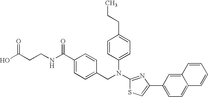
C(CCNC(C1=CC=C(CN(C2=CC=C(CCC)C=C2)C2=NC(C3=CC=C4C(=C3)C=CC=C4)=CS2)C=C1)=O)(O)=O
